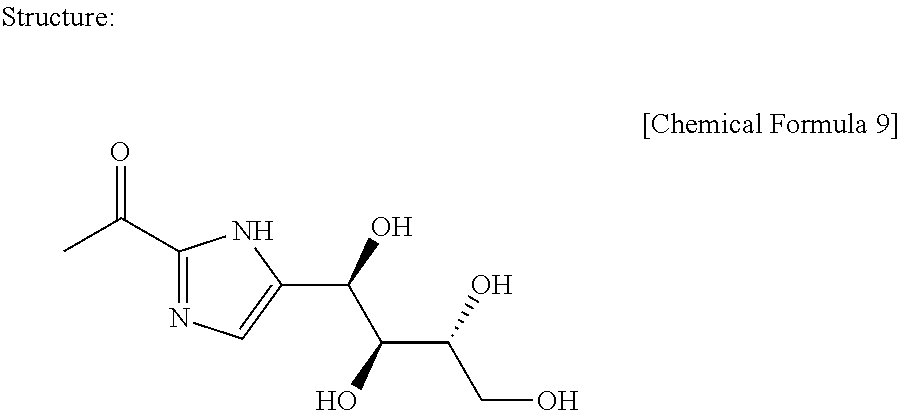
C1(C(C)=O)=NC=C(C(O)C(O)C(O)CO)N1
